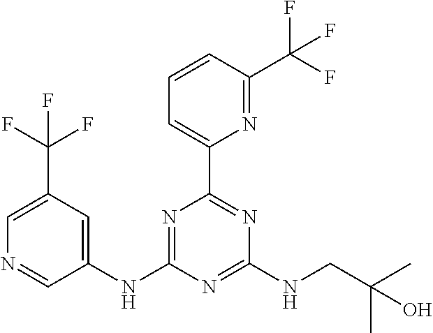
C1(NC2=CC(C(F)(F)F)=CN=C2)=NC(C2=CC=CC(C(F)(F)F)=N2)=NC(NCC(C)(C)O)=N1
